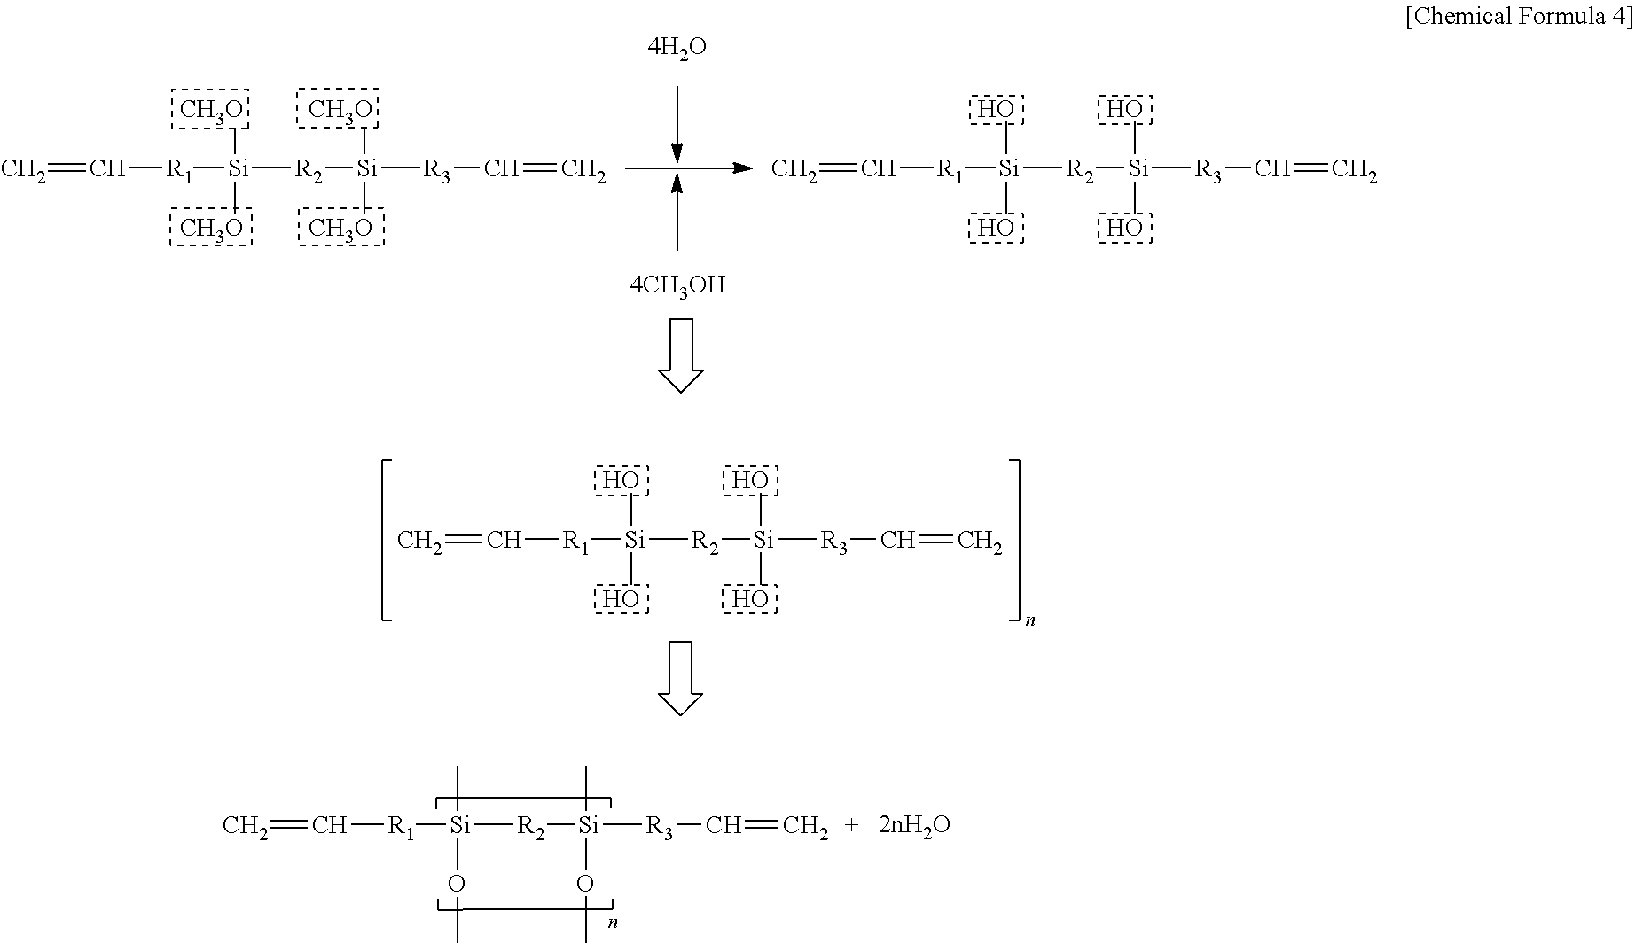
C=C[R1][Si]([R2][Si]([R3]C=C)(C)OC)(C)OC.C=C[R1][Si]([R2][Si]([R3]C=C)([CH3O])[CH3O])([CH3O])[CH3O].C=C[R1][Si]([R2][Si]([R3]C=C)(O)O)(O)O.C=C[R1][Si]([R2][Si]([R3]C=C)(O)O)(O)O
